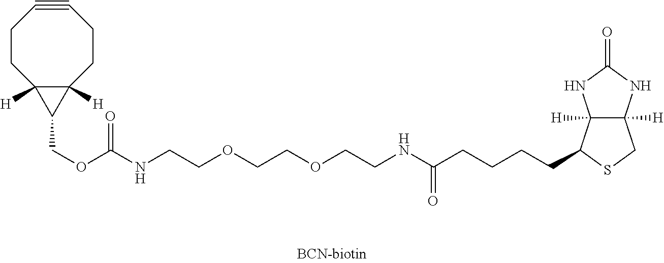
C1#CCCC2([H])C([H])(CC1)C2COC(NCCOCCOCCNC(CCCCC1C2([H])C([H])(CS1)NC(=O)N2)=O)=O
